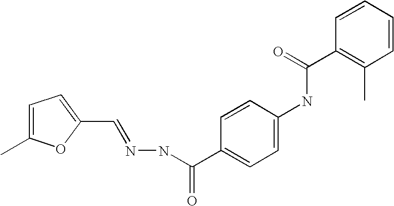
C1(C=NNC(C2=CC=C(NC(C3=C(C)C=CC=C3)=O)C=C2)=O)=CC=C(C)O1
